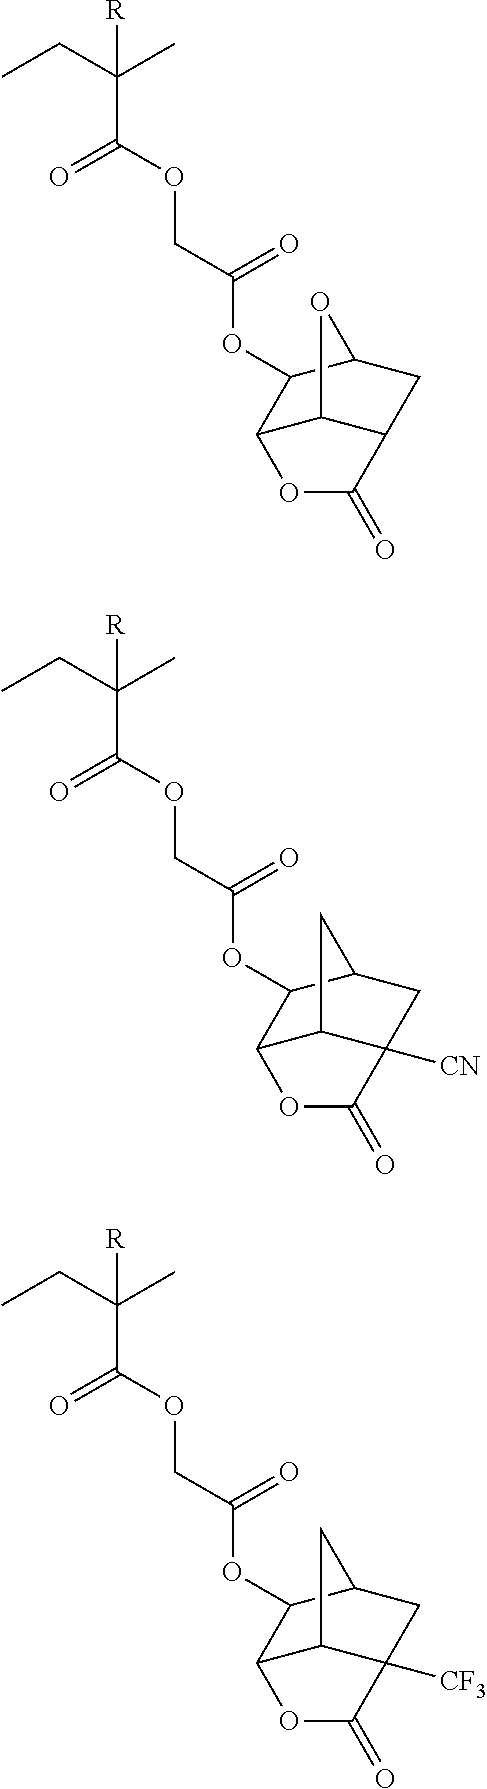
CCC(C(=O)OCC(OC1C2C3C(CC1O3)C(=O)O2)=O)(C)[R].CCC(C(=O)OCC(OC1C2C3C([CN])(CC1C3)C(=O)O2)=O)(C)[R].CCC(C(=O)OCC(OC1C2C3C([CF3])(CC1C3)C(=O)O2)=O)(C)[R]
